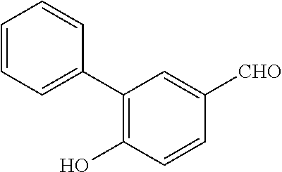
C1(C2=CC=CC=C2)=C(O)C=CC([CHO])=C1
